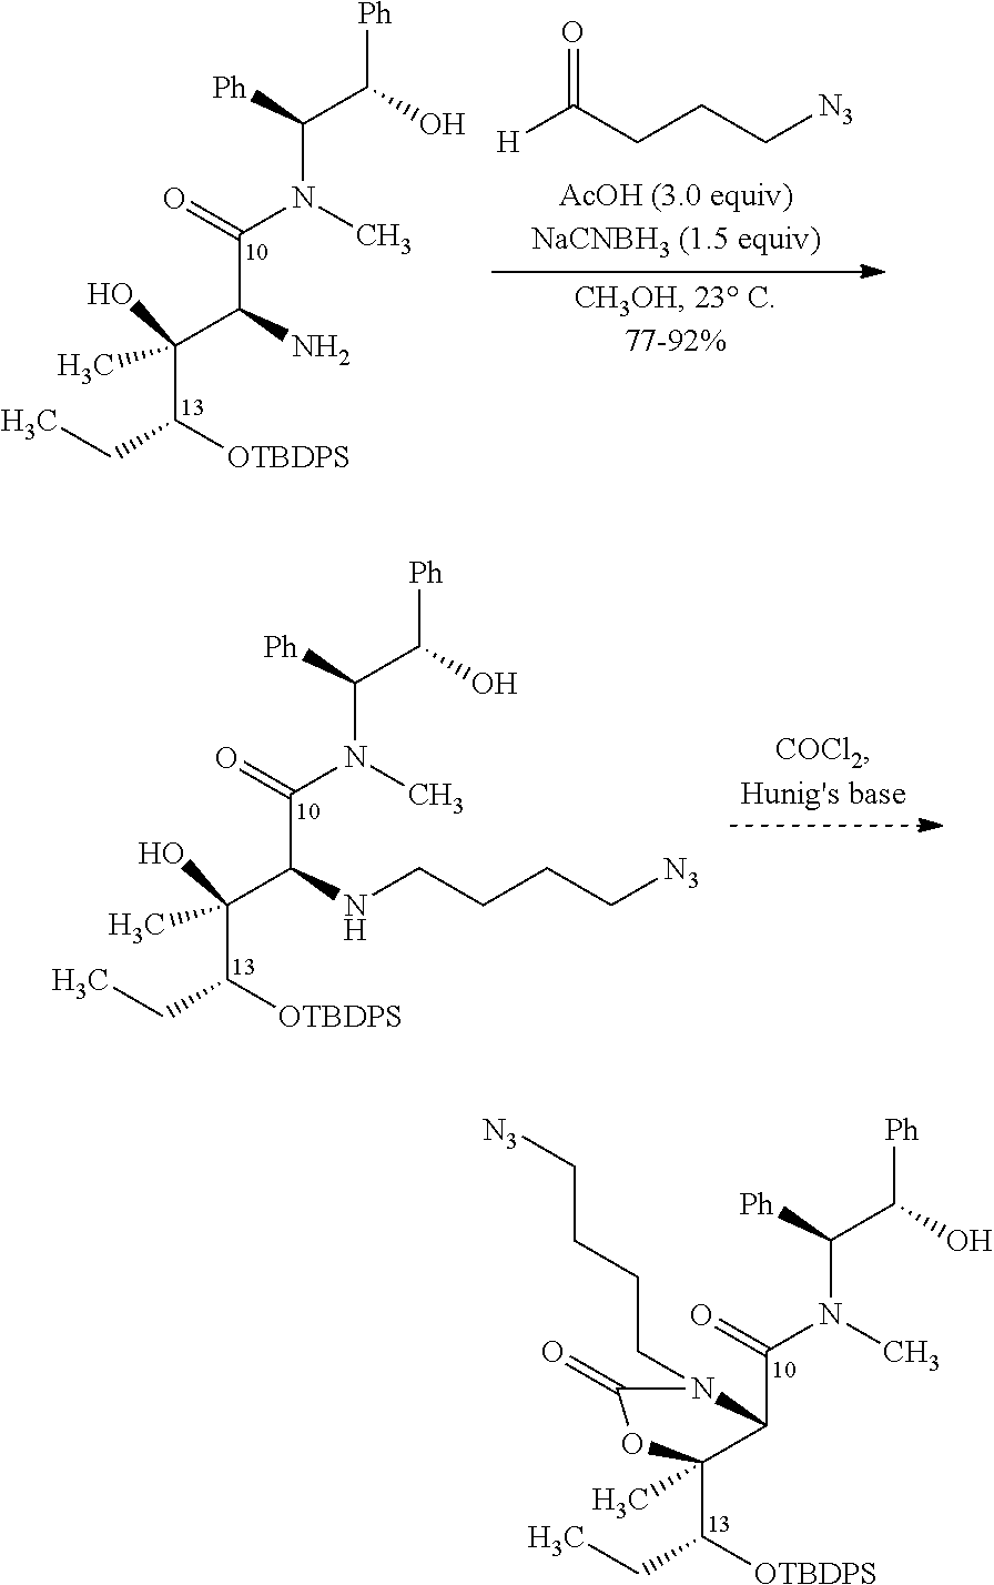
C(C1C(C(CC)[OTBDPS])(C)OC(=O)N1CCCC[N3])(N(C(C([Ph])O)[Ph])C)=O.C(C(C(C(CC)[OTBDPS])(O)C)N)(N(C(C([Ph])O)[Ph])C)=O.[H]C(CCC[N3])=O.C(C(C(C(CC)[OTBDPS])(O)C)NCCCC[N3])(N(C(C([Ph])O)[Ph])C)=O
